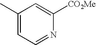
C1(C)=CC=NC([CO2Me])=C1
